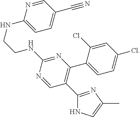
C1=NC(NCCNC2=NC(C3=CC=C(Cl)C=C3Cl)=C(C3=NC(C)=CN3)C=N2)=CC=C1C#N
